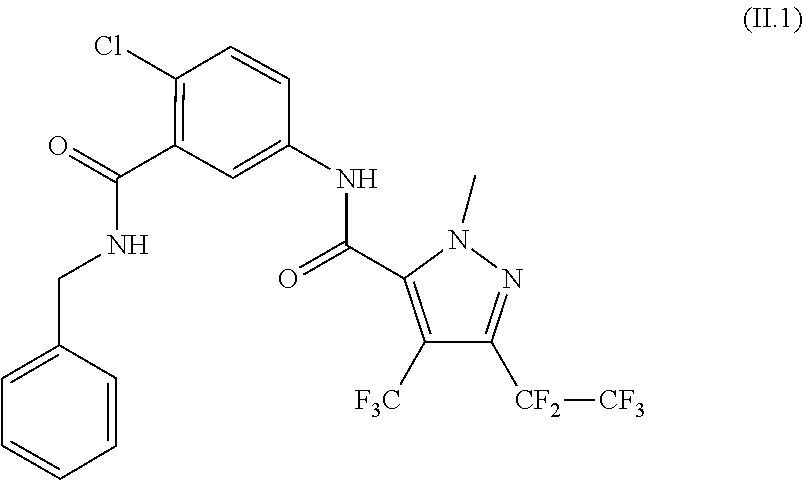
C1(C(NCC2=CC=CC=C2)=O)=C(Cl)C=CC(NC(=O)C2=C([F3C])C([CF2][CF3])=NN2C)=C1
